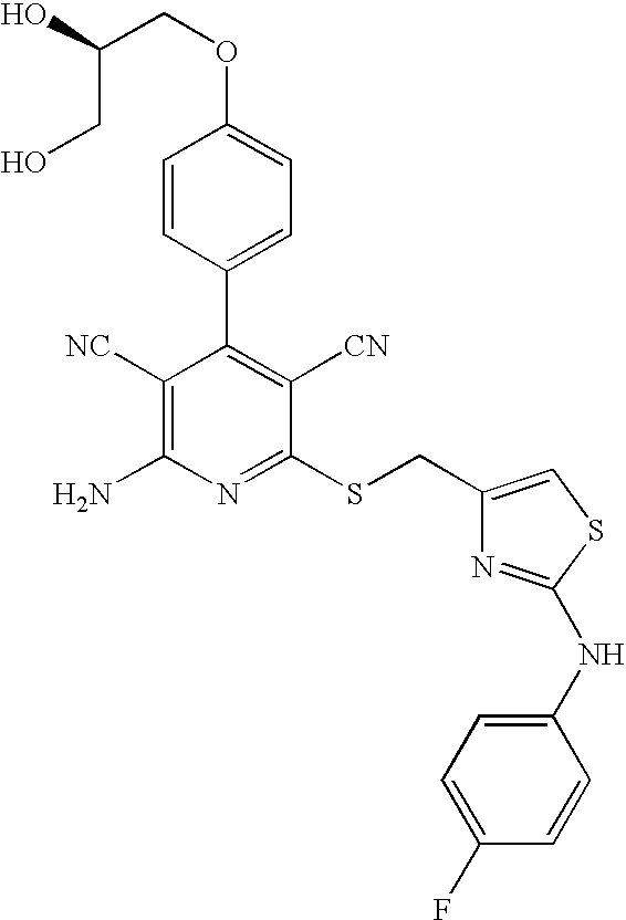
O(C1=CC=C(C2=C([CN])C(SCC3=CSC(NC4=CC=C(F)C=C4)=N3)=NC(N)=C2[NC])C=C1)CC(CO)O
